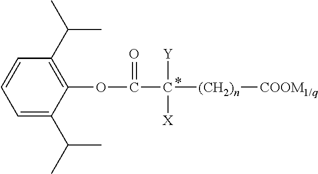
C1=C(C(C)C)C(OC(=O)C([Y])([X])[(CH2)n][COOM1/q])=C(C(C)C)C=C1
